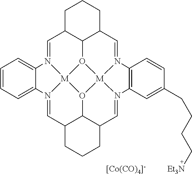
C1=N2[M]34O5C6C1CCCC6C=N1[M]56O3C3C(C=N4C4=CC=CC=C24)CCCC3C=N6C2=C1C=CC(CCCC[Et3N])=C2.[[Co(CO)4]-]
